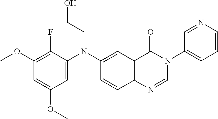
C1(OC)=C(F)C(N(C2=CC3=C(C=C2)N=CN(C2=CC=CN=C2)C3=O)CCO)=CC(OC)=C1
